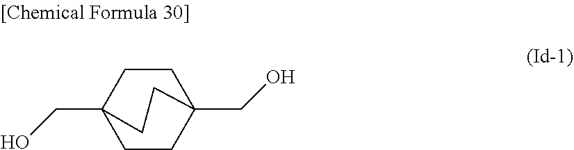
C1CC2(CO)CCC1(CO)CC2
